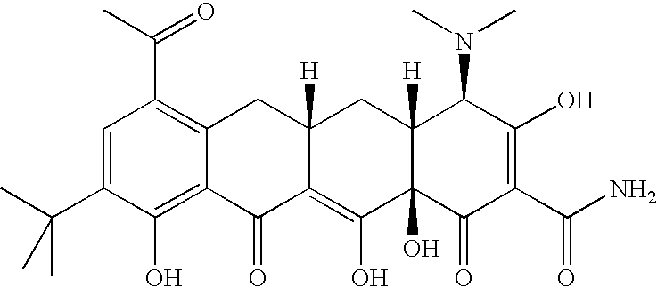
C1=C(C(C)(C)C)C(O)=C2C(=C1C(=O)C)CC1([H])C(=C(O)C3(O)C([H])(C1)C(N(C)C)C(O)=C(C(N)=O)C3=O)C2=O
